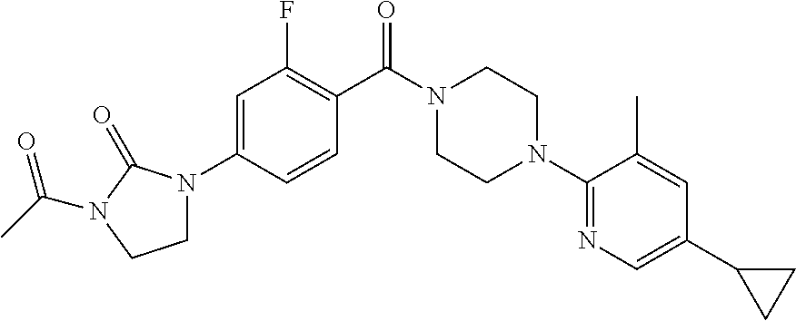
C1N(C2=CC(F)=C(C(N3CCN(C4=NC=C(C5CC5)C=C4C)CC3)=O)C=C2)C(=O)N(C(C)=O)C1
